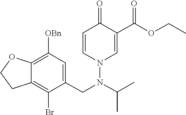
N(N1C=CC(=O)C(C(=O)OCC)=C1)(C(C)C)CC1=CC([OBn])=C2C(=C1Br)CCO2
